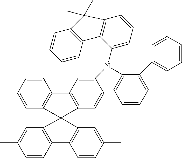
C1=CC2=C(C=C1C)C1(C3=C2C=CC(C)=C3)C2=C(C=CC=C2)C2=C1C=CC(N(C1=CC=CC=C1C1=CC=CC=C1)C1=CC=CC3=C1C1=C(C=CC=C1)C3(C)C)=C2
